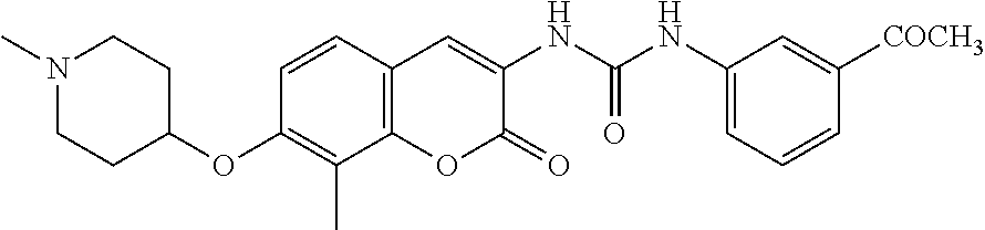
N1(C)CCC(OC2=C(C)C3=C(C=C2)C=C(NC(NC2=CC=CC([COCH3])=C2)=O)C(=O)O3)CC1
